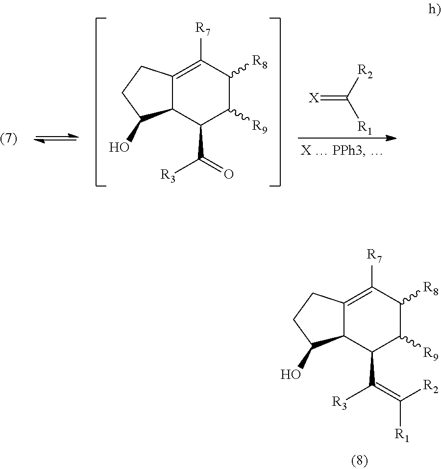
C12C(=C([R7])C([R8])C([R9])C1C([R3])=C([R2])[R1])CCC2O.C12C(=C([R7])C([R8])C([R9])C1C([R3])=O)CCC2O.[X]=C([R2])[R1]
